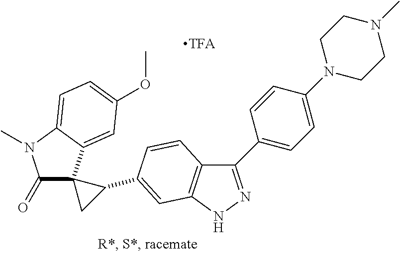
C1(=O)C2(C3=CC(OC)=CC=C3N1C)CC2C1=CC2=C(C(C3=CC=C(N4CCN(C)CC4)C=C3)=NN2)C=C1
